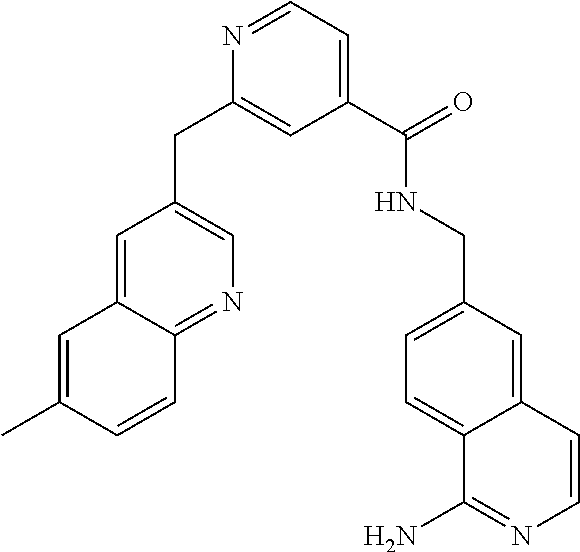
N1=CC=C(C(NCC2=CC=C3C(=C2)C=CN=C3N)=O)C=C1CC1=CN=C2C(=C1)C=C(C)C=C2
